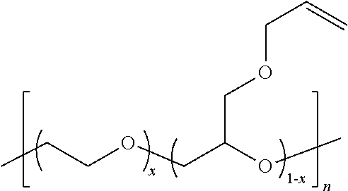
CCCOCC(OC)COCC=C.[1-x]
